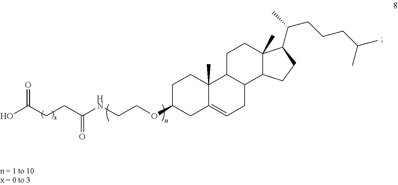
OC(CCC(NCCOC1CC2=CCC3C(C2(C)CC1)CCC1(C)C3CCC1C(C)CCCC(C)C)=O)=O
